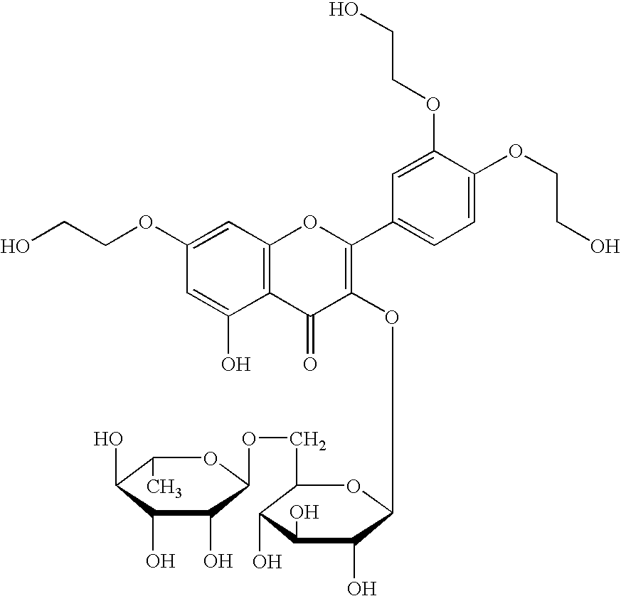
C1=C(OCCO)C=C(O)C2=C1OC(C1=CC=C(OCCO)C(OCCO)=C1)=C(OC1C(O)C(O)C(O)C(COC3C(O)C(O)C(O)C(C)O3)O1)C2=O
